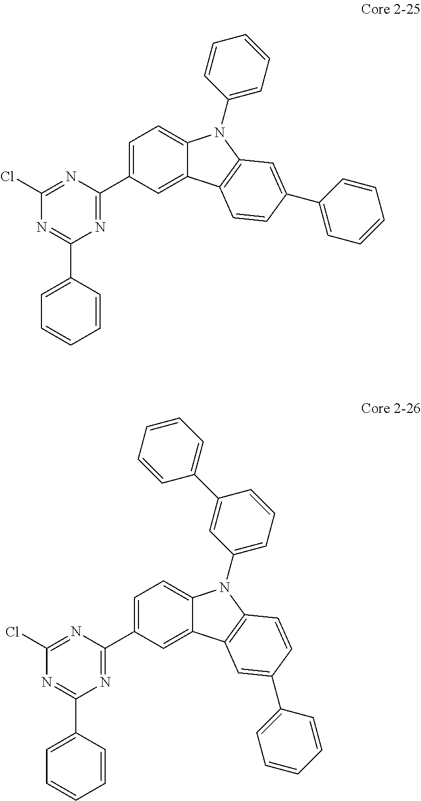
N1=C(C2=CC=CC=C2)N=C(C2=CC=C3C(=C2)C2=C(N3C3=CC=CC=C3)C=C(C3=CC=CC=C3)C=C2)N=C1Cl.N1=C(C2=CC=CC=C2)N=C(C2=CC=C3C(=C2)C2=C(N3C3=CC=CC(C4=CC=CC=C4)=C3)C=CC(C3=CC=CC=C3)=C2)N=C1Cl
